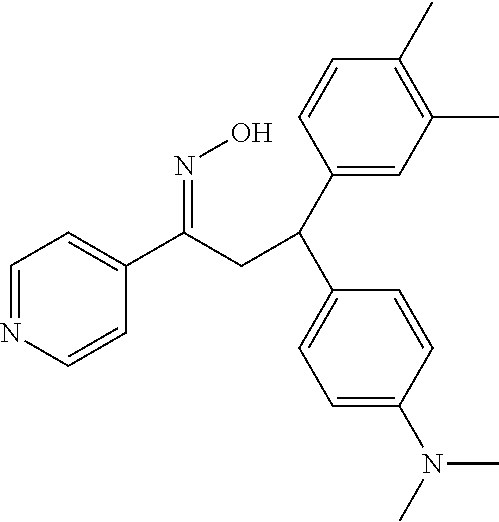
C1=CN=CC=C1C(=NO)CC(C1=CC(C)=C(C)C=C1)C1=CC=C(N(C)C)C=C1
